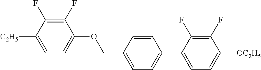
C1(F)=C(F)C([C2H5])=CC=C1OCC1=CC=C(C2=CC=C([OC2H5])C(F)=C2F)C=C1
